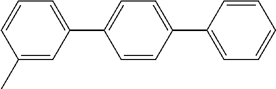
C1=CC(C2=CC=C(C3=CC=CC(C)=C3)C=C2)=CC=C1
